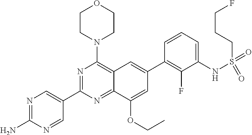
N1=C(N)N=CC(C2=NC(N3CCOCC3)=C3C(=N2)C(OCC)=CC(C2=C(F)C(NS(=O)(=O)CCCF)=CC=C2)=C3)=C1
